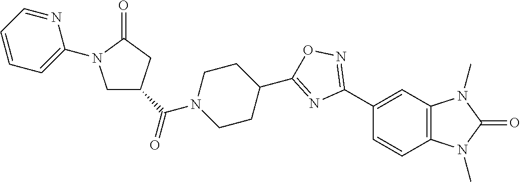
C1(C2=NOC(C3CCN(C(C4CN(C5=CC=CC=N5)C(=O)C4)=O)CC3)=N2)=CC2=C(C=C1)N(C)C(=O)N2C
